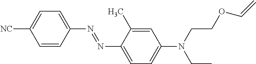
C1=CC(N=NC2=CC=C(N(CCOC=C)CC)C=C2C)=CC=C1[NC]
